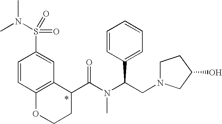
C(N(C(CN1CCC(O)C1)C1=CC=CC=C1)C)(=O)C1C2=C(OCC1)C=CC(S(N(C)C)(=O)=O)=C2
